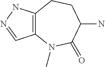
C12=C(NN=C1)CCC(N)C(=O)N2C
